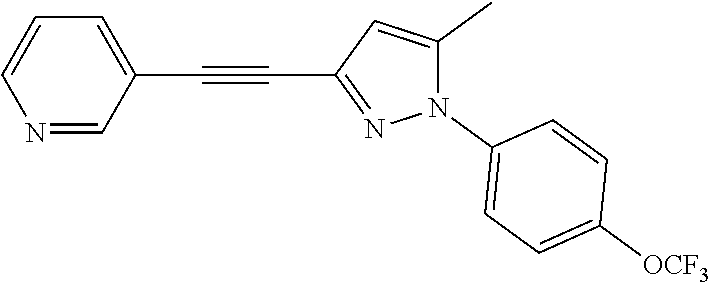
N1=CC(C#CC2=NN(C3=CC=C([OCF3])C=C3)C(C)=C2)=CC=C1
